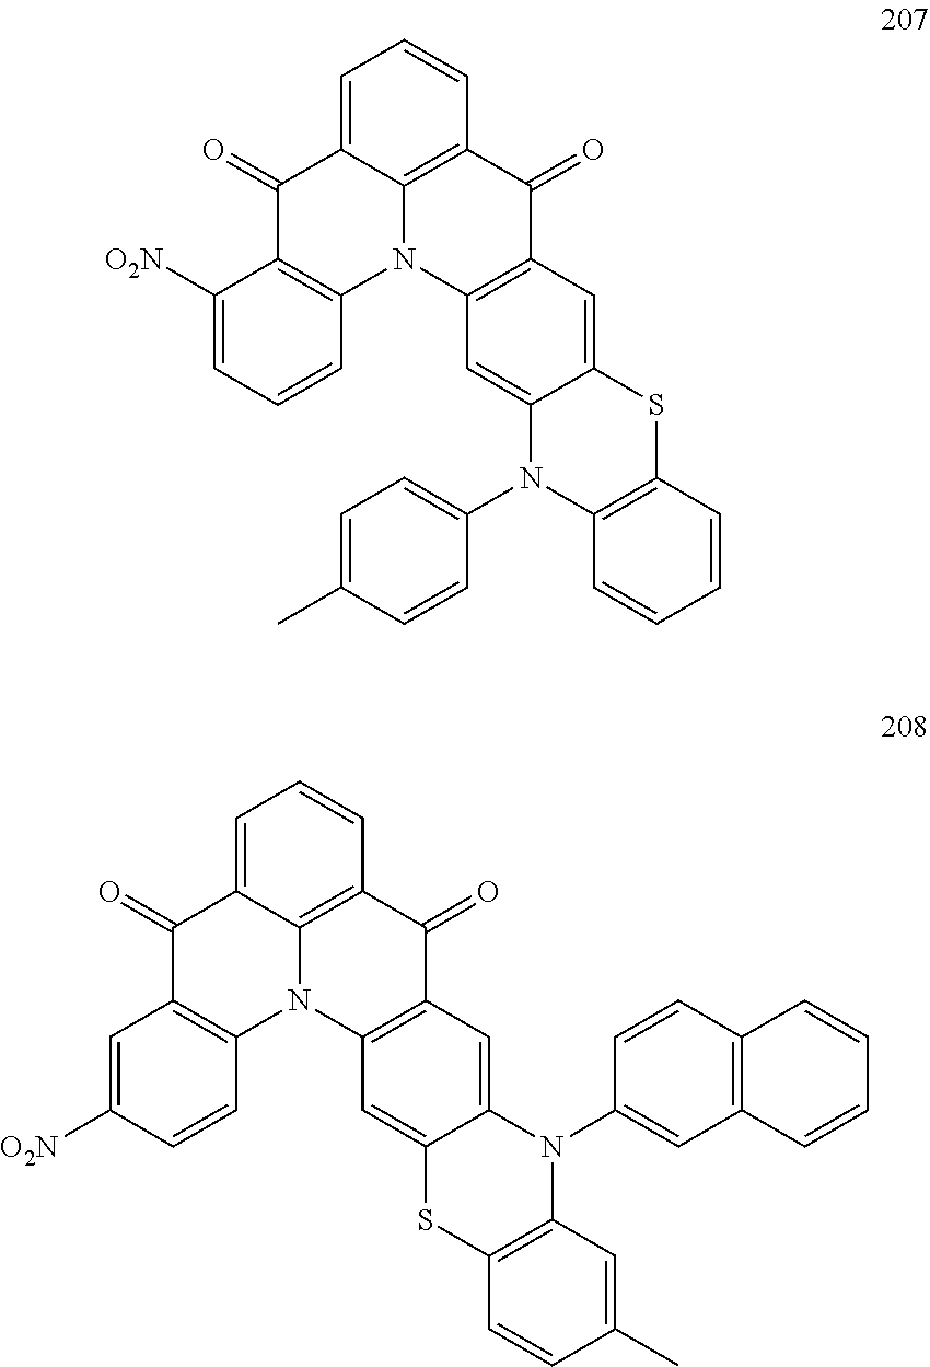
C12=C(C=C3C(=C1)SC1=C(C=C(C)C=C1)N3C1=CC3=C(C=C1)C=CC=C3)C(=O)C1=C3N2C2=C(C(=O)C3=CC=C1)C=C([O2N])C=C2.C12=C(C=C3C(=C1)N(C1=CC=C(C)C=C1)C1=C(C=CC=C1)S3)C(=O)C1=C3N2C2=C(C(=O)C3=CC=C1)C([O2N])=CC=C2
